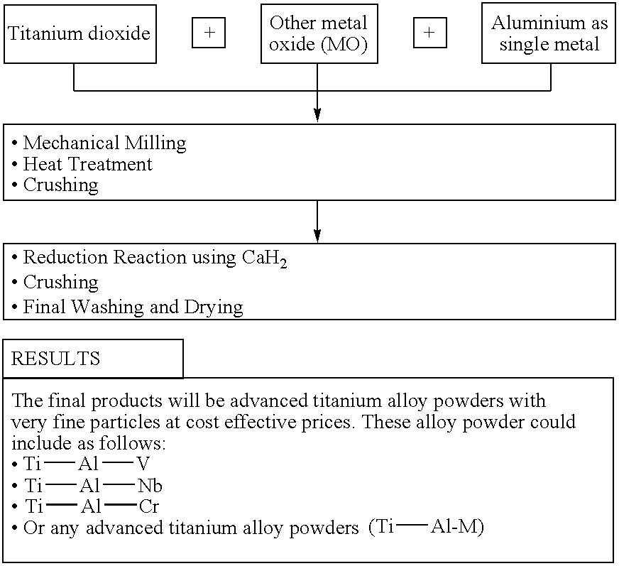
[Ti][Al][V].[Ti][Al][Nb].[Ti][Al][Cr].[(Ti][Al-M)]
